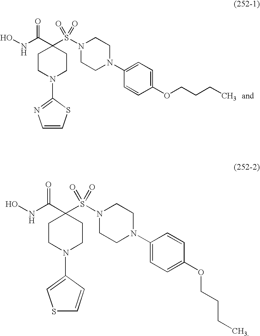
ONC(C1(S(N2CCN(C3=CC=C(OCCCC)C=C3)CC2)(=O)=O)CCN(C2=NC=CS2)CC1)=O.ONC(C1(S(N2CCN(C3=CC=C(OCCCC)C=C3)CC2)(=O)=O)CCN(C2=CSC=C2)CC1)=O
